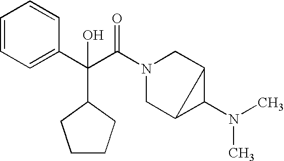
C1=CC=C(C(C(N2CC3C(N(C)C)C3C2)=O)(C2CCCC2)O)C=C1
